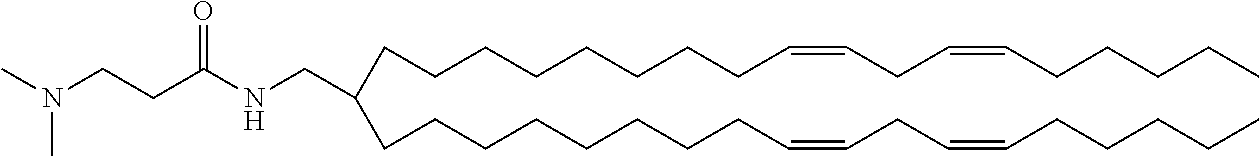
CN(CCC(NCC(CCCCCCCCC=CCC=CCCCCC)CCCCCCCCC=CCC=CCCCCC)=O)C
